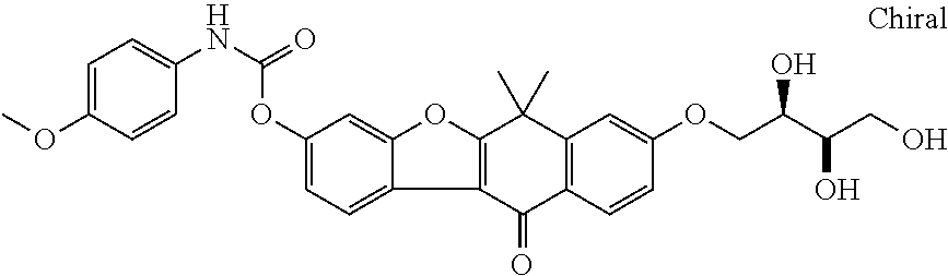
C1=C(OC)C=CC(NC(OC2=CC=C3C(=C2)OC2=C3C(=O)C3=C(C2(C)C)C=C(OCC(C(CO)O)O)C=C3)=O)=C1
